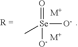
O=[Se]([O-])([O-])C.[M+].[M+]
